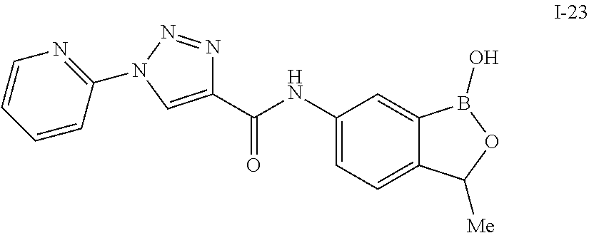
C1(C(NC2=CC=C3C(=C2)B(O)OC3[Me])=O)=CN(C2=NC=CC=C2)N=N1
